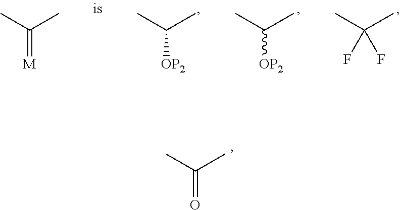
C([OP2])(C)C.C([OP2])(C)C.C(F)(C)(C)F.C(=[M])(C)C.C(=O)(C)C
